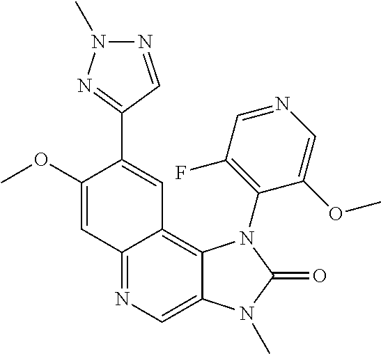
C12=NC=C3C(=C1C=C(C1=NN(C)N=C1)C(OC)=C2)N(C1=C(F)C=NC=C1OC)C(=O)N3C
